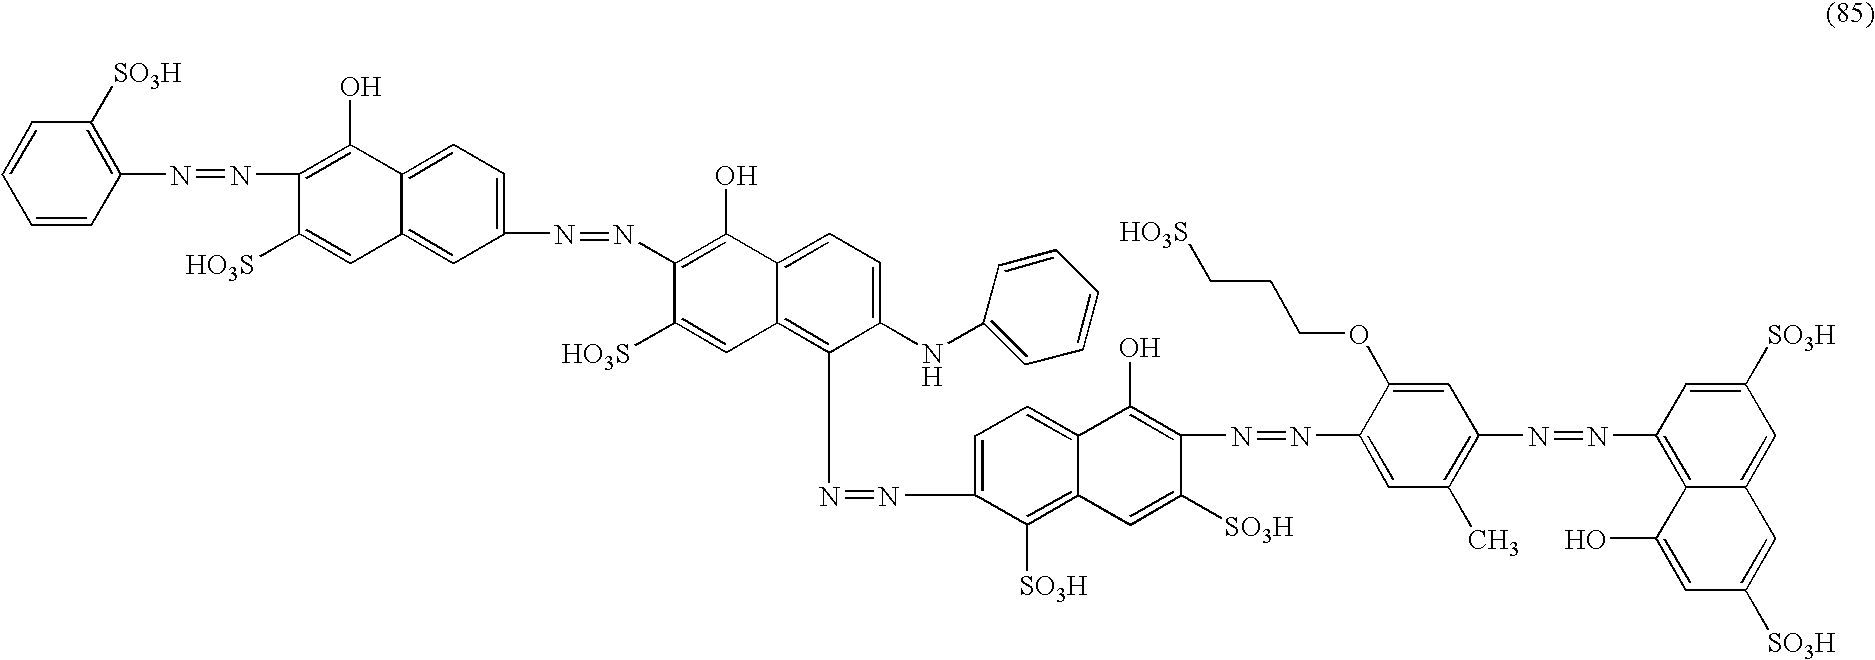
C1=CC(N=NC2=C(O)C3=CC=C(N=NC4=C(O)C5=CC=C(NC6=CC=CC=C6)C(N=NC6=CC=C7C(=C6[SO3H])C=C([SO3H])C(N=NC6=CC(C)=C(N=NC8=C9C(=CC([SO3H])=C8)C=C([SO3H])C=C9O)C=C6OCCC[HO3S])=C7O)=C5C=C4[HO3S])C=C3C=C2[HO3S])=C([SO3H])C=C1
